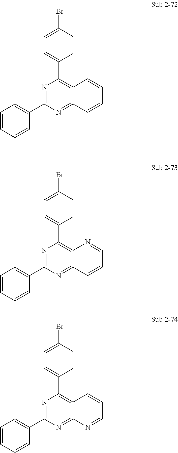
C1=C(Br)C=CC(C2=C3C(=NC(C4=CC=CC=C4)=N2)C=CC=C3)=C1.C1=C(Br)C=CC(C2=C3C(=NC(C4=CC=CC=C4)=N2)C=CC=N3)=C1.C1=C(Br)C=CC(C2=C3C(=NC(C4=CC=CC=C4)=N2)N=CC=C3)=C1
